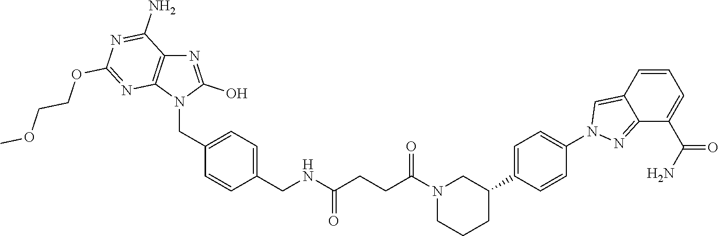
C1(CN2C(O)=NC3=C2N=C(OCCOC)N=C3N)=CC=C(CNC(CCC(N2CCCC(C3=CC=C(N4N=C5C(=C4)C=CC=C5C(N)=O)C=C3)C2)=O)=O)C=C1
